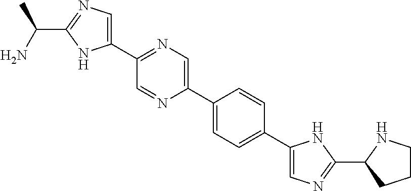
C1(C(C)N)=NC=C(C2=NC=C(C3=CC=C(C4=CN=C(C5CCCN5)N4)C=C3)N=C2)N1
